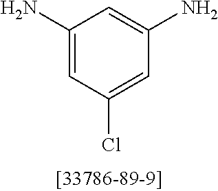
C1(N)=CC(Cl)=CC(N)=C1
